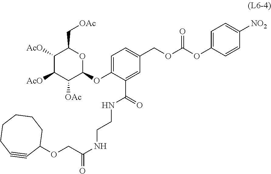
C1(COC(OC2=CC=C([NO2])C=C2)=O)=CC=C(OC2OC(C[OAc])C([AcO])C([AcO])C2[OAc])C(C(NCCNC(=O)COC2CCCCCC#C2)=O)=C1
